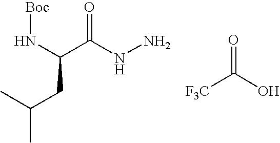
[Boc]NC(C(NN)=O)CC(C)C.[F3C]C(O)=O
